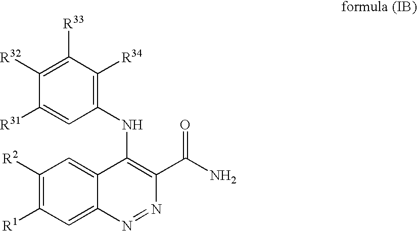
C1([R2])=C([R1])C=C2C(=C1)C(NC1=C([R34])C([R33])=C([R32])C([R31])=C1)=C(C(N)=O)N=N2
